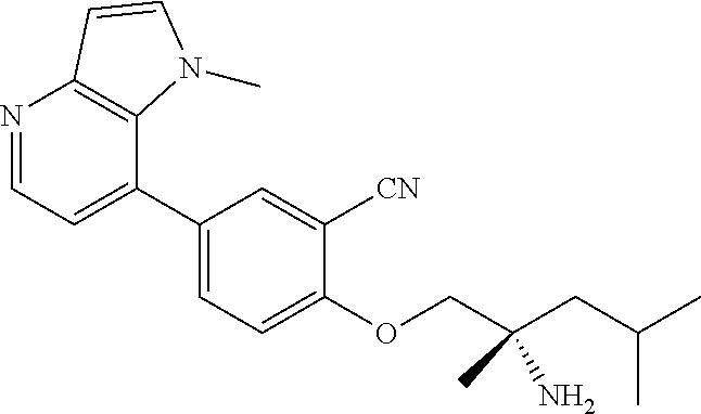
C1(C2=CC=NC3=C2N(C)C=C3)=CC=C(OCC(CC(C)C)(N)C)C([CN])=C1
